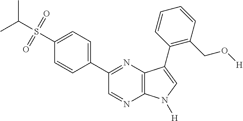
CC(S(=O)(=O)C1=CC=C(C2=NC3=C(N=C2)N([H])C=C3C2=C(CO[H])C=CC=C2)C=C1)C
